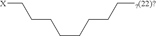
C(CCCCCC[?(22)?])C[X]
